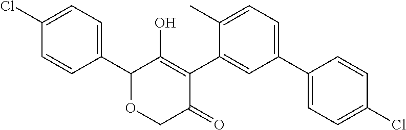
C1(C2=CC=C(C)C(C3=C(O)C(C4=CC=C(Cl)C=C4)OCC3=O)=C2)=CC=C(Cl)C=C1
